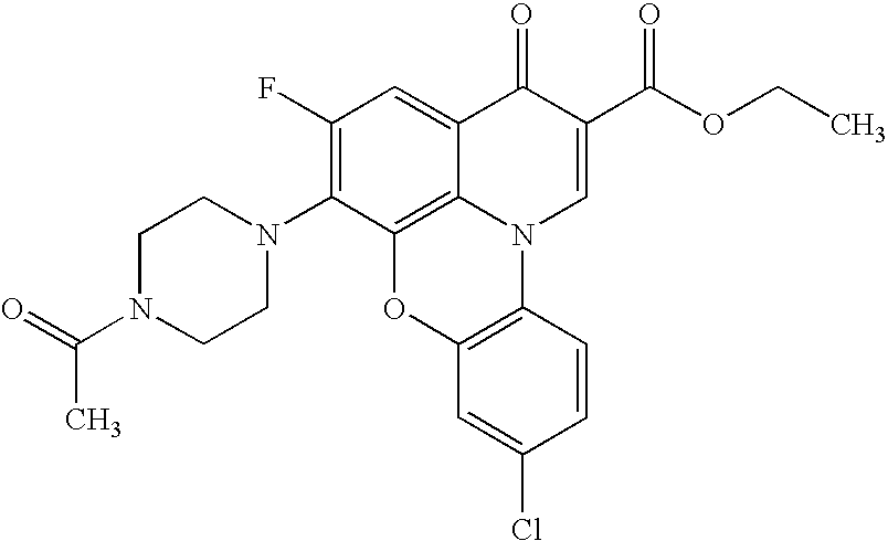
C1(F)=C(N2CCN(C(=O)C)CC2)C2=C3C(=C1)C(=O)C(C(OCC)=O)=CN3C1=C(O2)C=C(Cl)C=C1
